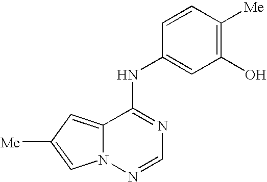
C12=CC([Me])=CN1N=CN=C2NC1=CC(O)=C([Me])C=C1
